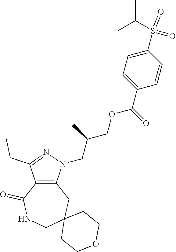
C12=C(N(CC(COC(C3=CC=C(S(=O)(=O)C(C)C)C=C3)=O)C)N=C1CC)CC1(CNC2=O)CCOCC1
